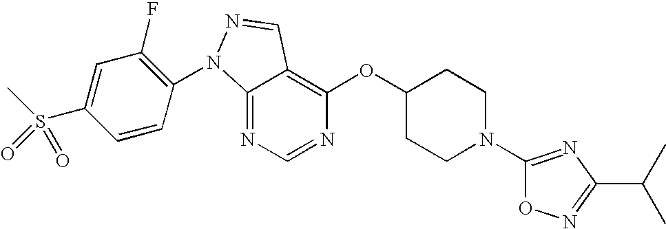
C12=NC=NC(OC3CCN(C4=NC(C(C)C)=NO4)CC3)=C1C=NN2C1=C(F)C=C(S(C)(=O)=O)C=C1
